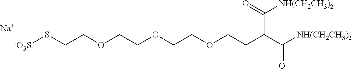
[-O3S]SCCOCCOCCOCCC(C([NH(CH2CH3)2])=O)C([NH(CH2CH3)2])=O.[Na]
